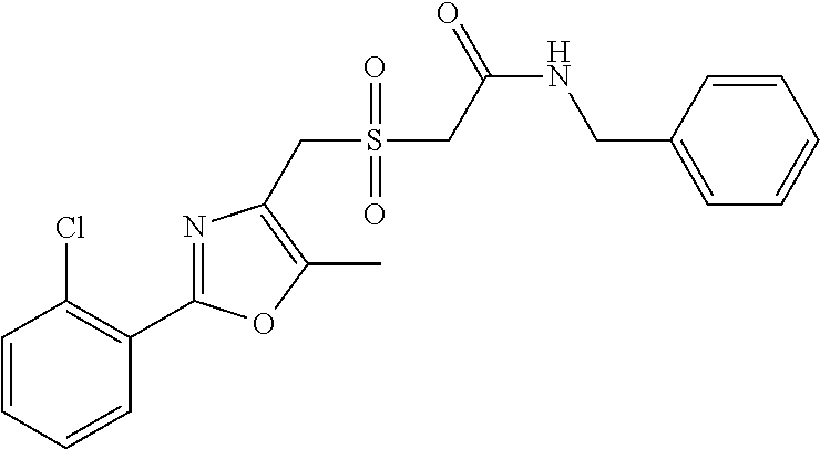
C1=CC=CC(C2=NC(CS(=O)(=O)CC(=O)NCC3=CC=CC=C3)=C(C)O2)=C1Cl
